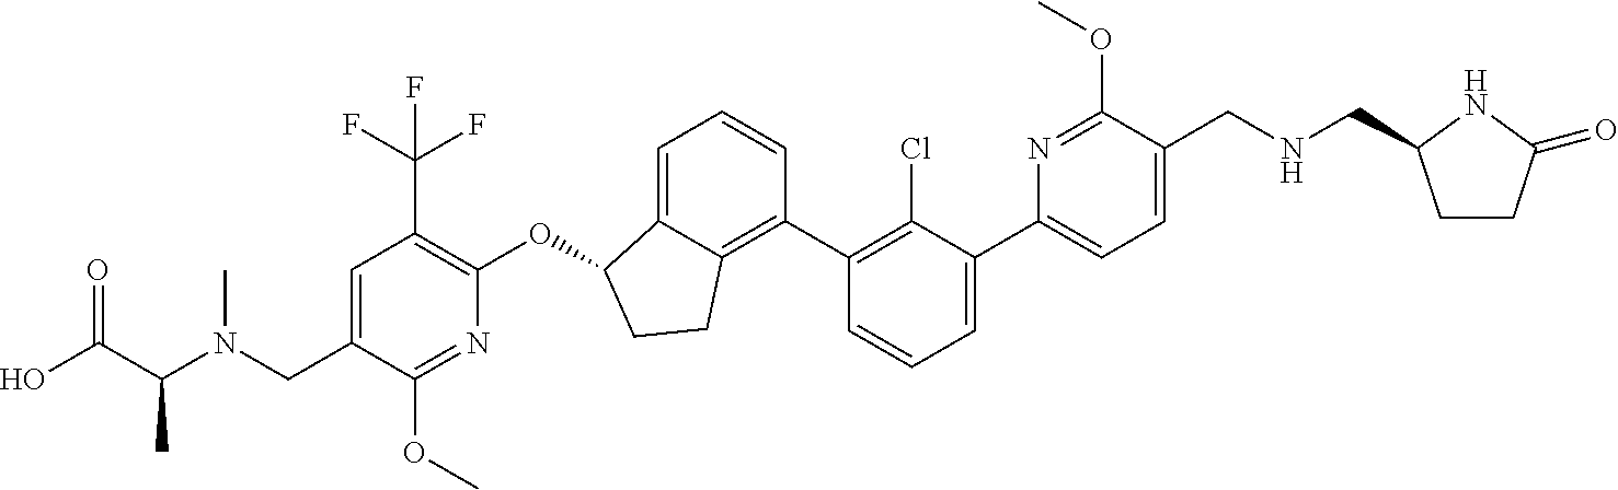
C(C1=CC(C(F)(F)F)=C(OC2C3=CC=CC(C4=C(Cl)C(C5=CC=C(CNCC6CCC(=O)N6)C(OC)=N5)=CC=C4)=C3CC2)N=C1OC)N(C(C(O)=O)C)C
